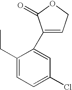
C1(C2=CCOC2=O)=CC(Cl)=CC=C1CC
